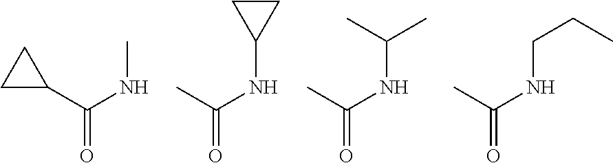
C1C(C(NC)=O)C1.CC(NC1CC1)=O.CC(NC(C)C)=O.CC(NCCC)=O
